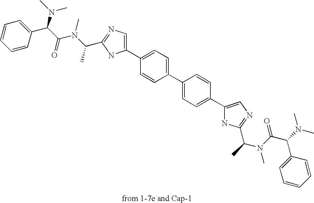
C1(C2=CC=C(C3=CN=C(C(N(C)C(C(C4=CC=CC=C4)N(C)C)=O)C)N3)C=C2)=CC=C(C2=CN=C(C(C)N(C)C(C(N(C)C)C3=CC=CC=C3)=O)N2)C=C1
